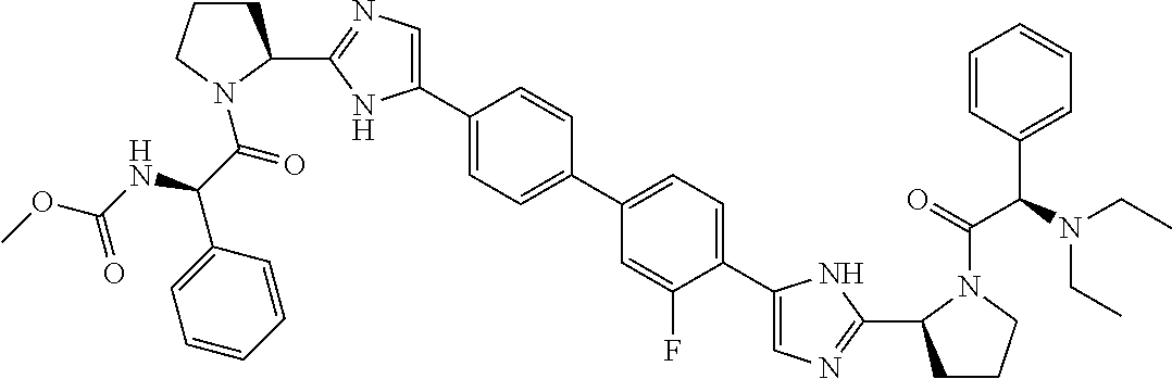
C1(C2CCCN2C(=O)C(NC(OC)=O)C2=CC=CC=C2)=NC=C(C2=CC=C(C3=CC=C(C4=CN=C(C5CCCN5C(C(C5=CC=CC=C5)N(CC)CC)=O)N4)C(F)=C3)C=C2)N1
